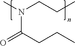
CN(CCC)C(CCC)=O
